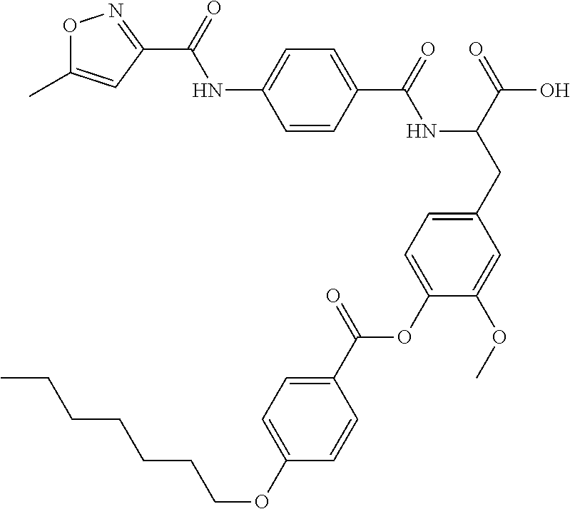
C1=CC(C(=O)NC(CC2=CC=C(OC(C3=CC=C(OCCCCCCC)C=C3)=O)C(OC)=C2)C(=O)O)=CC=C1NC(=O)C1=NOC(C)=C1
